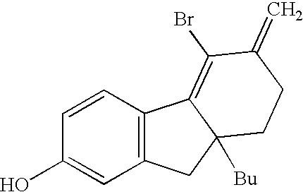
C1=CC(O)=CC2=C1C1=C(Br)C(=C)CCC1([Bu])C2
